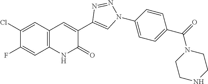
C1(F)=CC2=C(C=C1Cl)C=C(C1=CN(C3=CC=C(C(=O)N4CCNCC4)C=C3)N=N1)C(=O)N2
